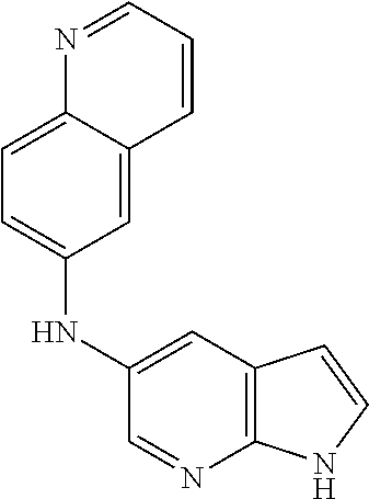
C12=C(C=C(NC3=CC=C4C(=C3)C=CC=N4)C=N1)C=CN2
